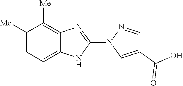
C1([Me])=CC=C2C(=C1[Me])N=C(N1C=C(C(O)=O)C=N1)N2
